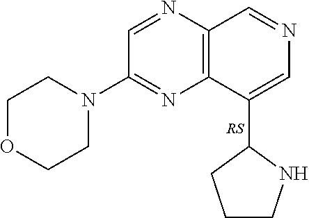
N1(C2=NC3=C(N=C2)C=NC=C3C2CCCN2)CCOCC1
